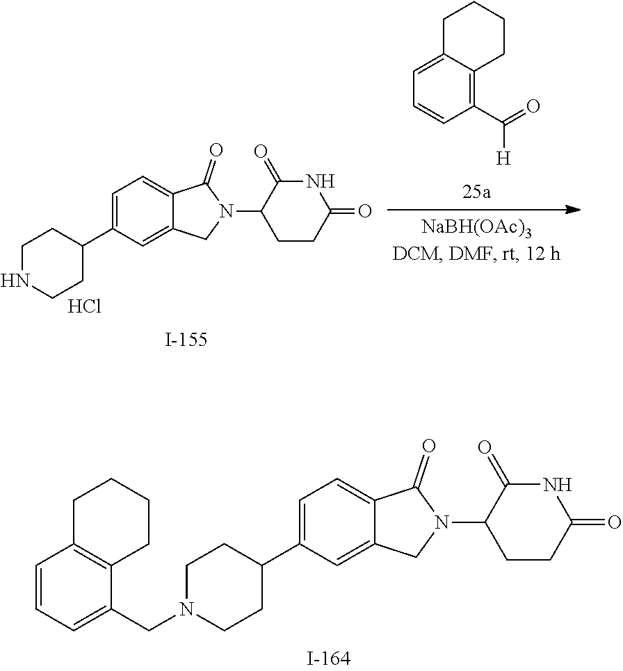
C1N(CC2=CC=CC3=C2CCCC3)CCC(C2=CC=C3C(=C2)CN(C2CCC(=O)NC2=O)C3=O)C1.C1NCCC(C2=CC=C3C(=C2)CN(C2CCC(=O)NC2=O)C3=O)C1.Cl.C(=O)([H])C1=C2C(=CC=C1)CCCC2
